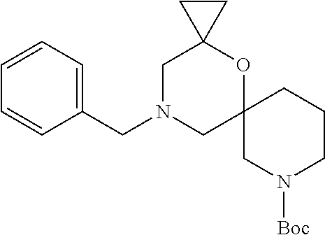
C1(CN2CC3(OC4(C2)CC4)CN([Boc])CCC3)=CC=CC=C1
